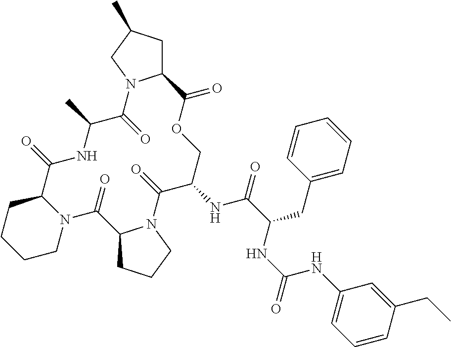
C12CC(C)CN1C(=O)C(C)NC(=O)C1CCCCN1C(=O)C1CCCN1C(=O)C(NC(=O)C(CC1=CC=CC=C1)NC(=O)NC1=CC=CC(CC)=C1)COC2=O
